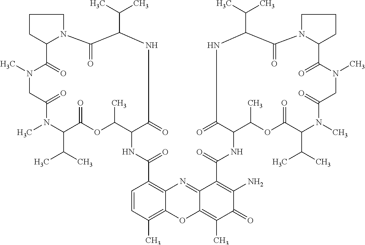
C1CC2N(C1)C(=O)C(C(C)C)NC(=O)C(NC(C1=C3C(=C(C)C=C1)OC1=C(C)C(=O)C(N)=C(C(=O)NC4C(C)OC(=O)C(C(C)C)N(C)C(=O)CN(C)C(=O)C5CCCN5C(=O)C(C(C)C)NC4=O)C1=N3)=O)C(C)OC(=O)C(C(C)C)N(C)C(=O)CN(C)C2=O
